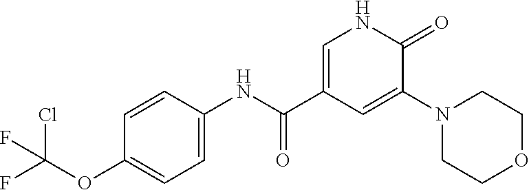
C1=CC(NC(C2=CNC(=O)C(N3CCOCC3)=C2)=O)=CC=C1OC(F)(Cl)F
